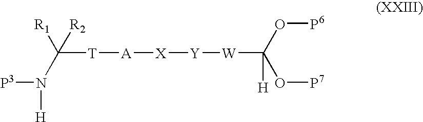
[P3]N([H])C([T][A][X][Y][W]C(O[P6])(O[P7])[H])([R1])[R2]
